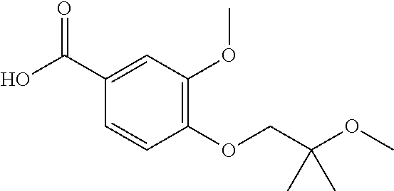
C1=CC(OCC(OC)(C)C)=C(OC)C=C1C(O)=O
